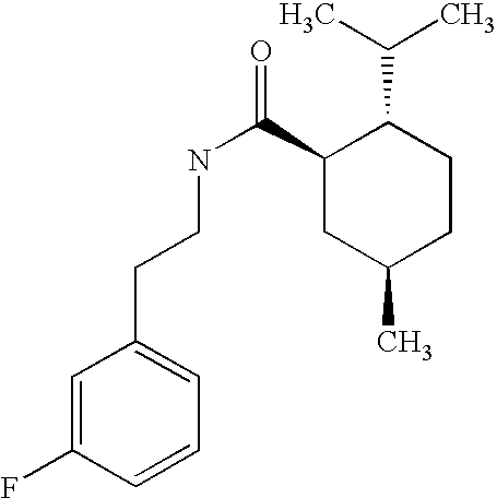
FC1=CC(CCNC(C2CC(C)CCC2C(C)C)=O)=CC=C1
